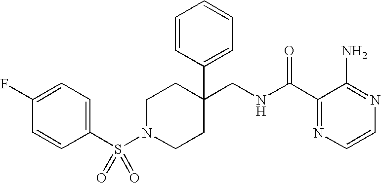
C1(CNC(C2=NC=CN=C2N)=O)(C2=CC=CC=C2)CCN(S(C2=CC=C(F)C=C2)(=O)=O)CC1
